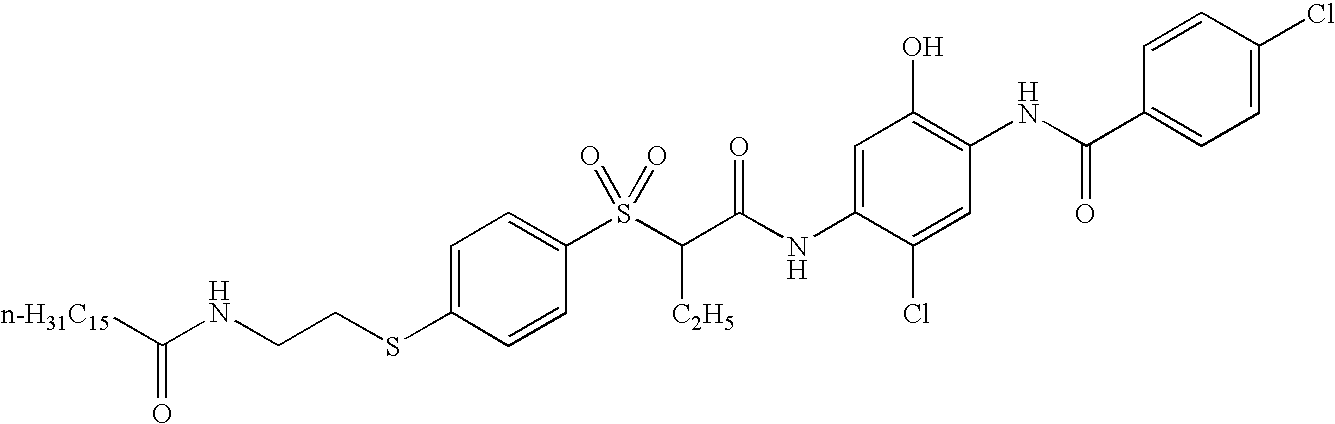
C1=C(SCCNC([n-H31C15])=O)C=CC(S(C(C(NC2=CC(O)=C(NC(C3=CC=C(Cl)C=C3)=O)C=C2Cl)=O)[C2H5])(=O)=O)=C1
